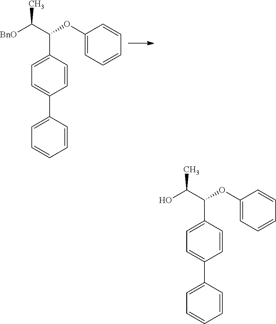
C1(OC(C([BnO])C)C2=CC=C(C3=CC=CC=C3)C=C2)=CC=CC=C1.C1(OC(C(O)C)C2=CC=C(C3=CC=CC=C3)C=C2)=CC=CC=C1
